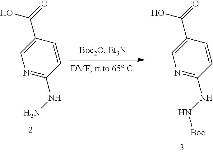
N1=C(NN)C=CC(C(=O)O)=C1.N1=C(NN[Boc])C=CC(C(=O)O)=C1
